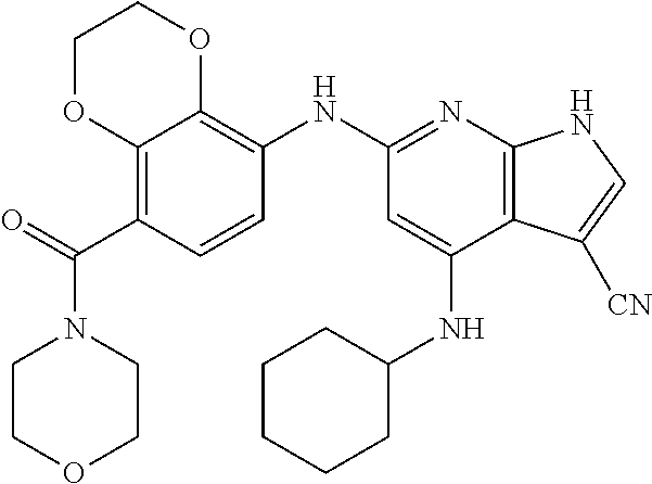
C12=C(C(=O)N3CCOCC3)C=CC(NC3=NC4=C(C(NC5CCCCC5)=C3)C([CN])=CN4)=C1OCCO2
